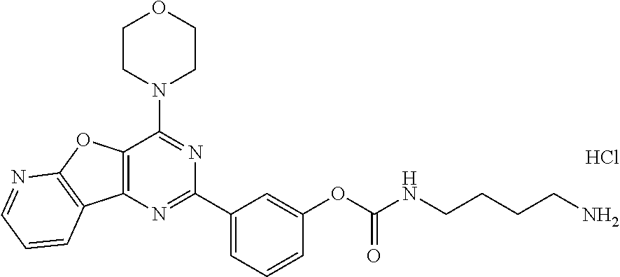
C12=C(N=C(C3=CC=CC(OC(NCCCCN)=O)=C3)N=C1N1CCOCC1)C1=C(O2)N=CC=C1.Cl
